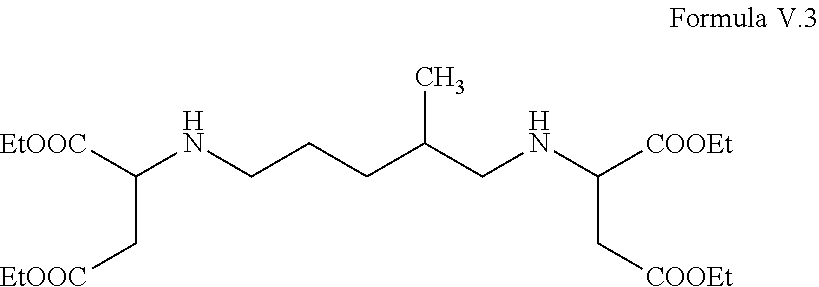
C(NCCCC(CNC(C[COOEt])[COOEt])C)(C[EtOOC])[EtOOC]
